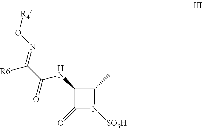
C1(=O)N([SO3H])C(C)C1NC(C([R6])=NO[R4])=O
